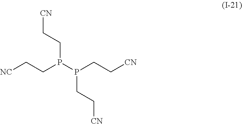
[NC]CCP(P(CC[CN])CC[CN])CC[CN]
